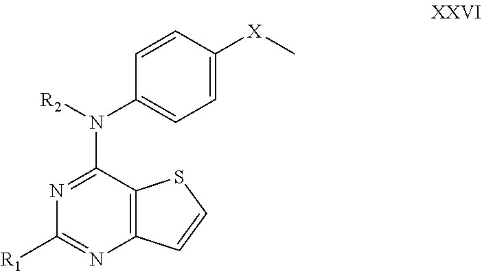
C12=C(C(N([R2])C3=CC=C([X]C)C=C3)=NC([R1])=N1)SC=C2
